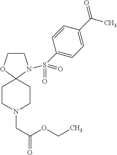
C1COC2(N1S(=O)(=O)C1=CC=C(C(=O)C)C=C1)CCN(CC(=O)OCC)CC2
